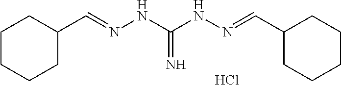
C1CCCC(C=NNC(NN=CC2CCCCC2)=N)C1.Cl
